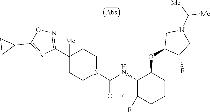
C1(C2([Me])CCN(C(=O)NC3C(F)(F)CCCC3OC3C(F)CN(C([Me])[Me])C3)CC2)=NOC(C2CC2)=N1
